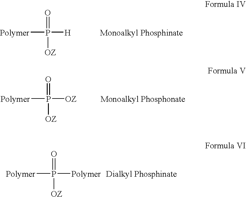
O=P([H])([Polymer])[OZ].O=P([OZ])([Polymer])[OZ].O=P([Polymer])([Polymer])[OZ]
